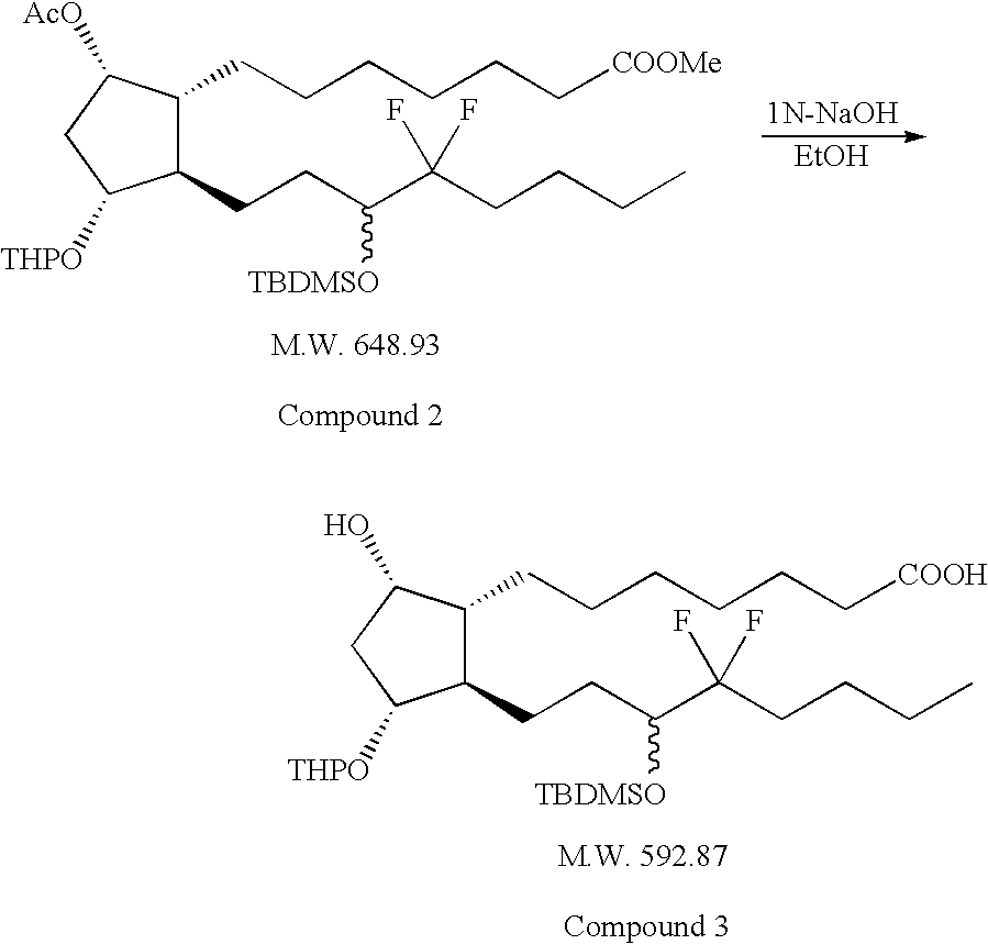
C1(CCC(C(CCCC)(F)F)[TBDMSO])C(CCCCCC[COOH])C(O)CC1[THPO].C1(CCC(C(CCCC)(F)F)[TBDMSO])C(CCCCCC[COOMe])C([AcO])CC1[THPO]
